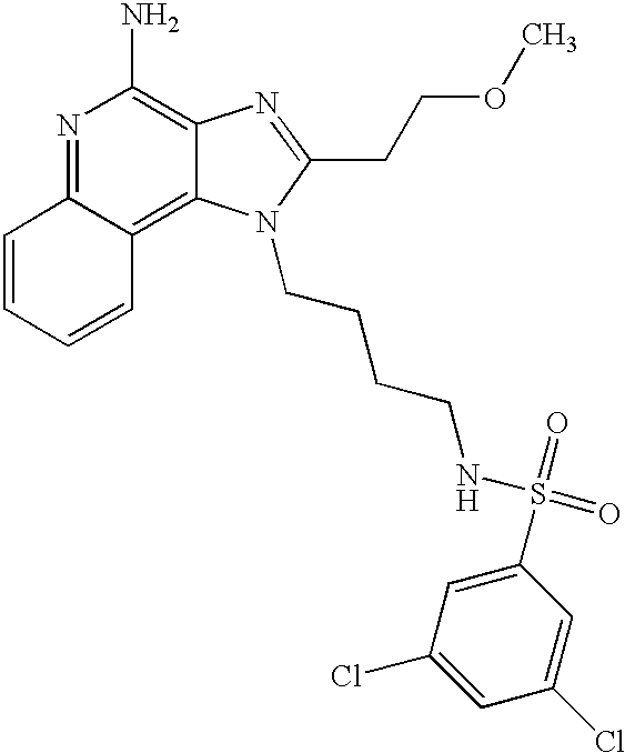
N1=C2C(=C3C(=C1N)N=C(CCOC)N3CCCCNS(=O)(=O)C1=CC(Cl)=CC(Cl)=C1)C=CC=C2
